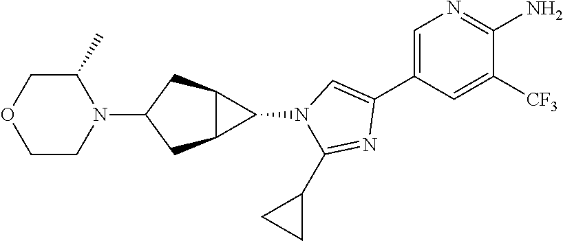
C1=C(C2=CN(C3C4C3CC(N3C(C)COCC3)C4)C(C3CC3)=N2)C=C([CF3])C(N)=N1
